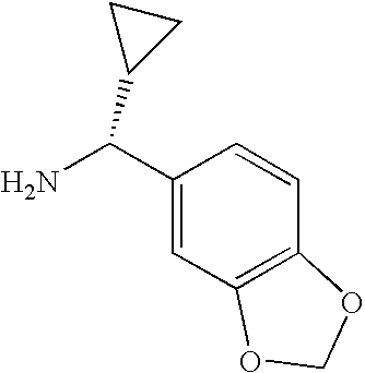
C1(C(N)C2CC2)=CC2=C(C=C1)OCO2
